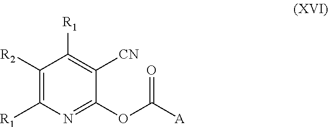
C1([R2])=C([R1])N=C(OC([A])=O)C([CN])=C1[R1]
